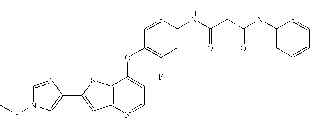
C12=C(SC(C3=CN(CC)C=N3)=C1)C(OC1=C(F)C=C(NC(CC(N(C3=CC=CC=C3)C)=O)=O)C=C1)=CC=N2
